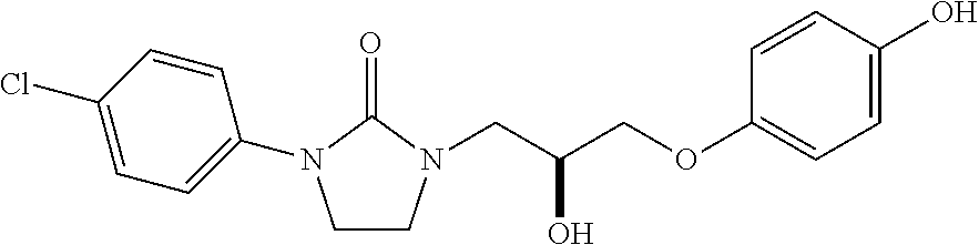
O(CC(CN1CCN(C2=CC=C(Cl)C=C2)C1=O)O)C1=CC=C(O)C=C1
